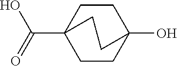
C12(O)CCC(C(=O)O)(CC1)CC2
